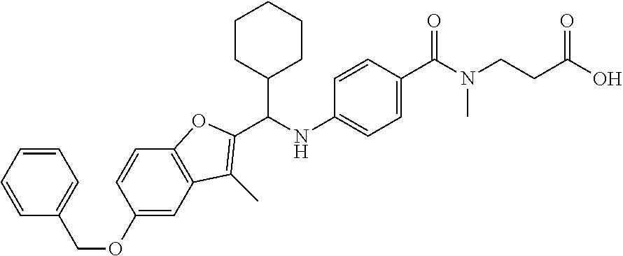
C1(OCC2=CC=CC=C2)=CC2=C(C=C1)OC(C(NC1=CC=C(C(N(CCC(O)=O)C)=O)C=C1)C1CCCCC1)=C2C
